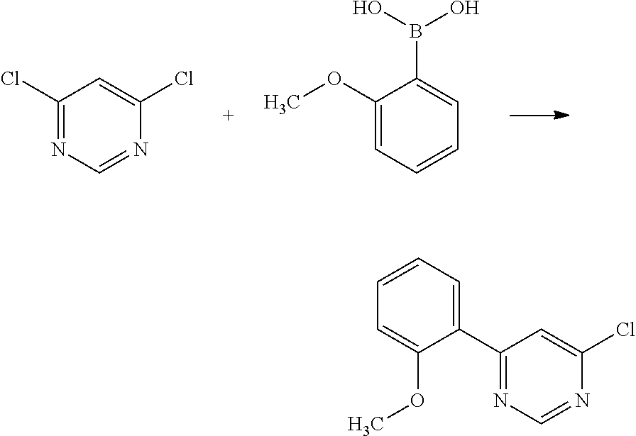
C1(Cl)=NC=NC(Cl)=C1.C1(OC)=CC=CC=C1B(O)O.C1=CC=C(C2=NC=NC(Cl)=C2)C(OC)=C1
